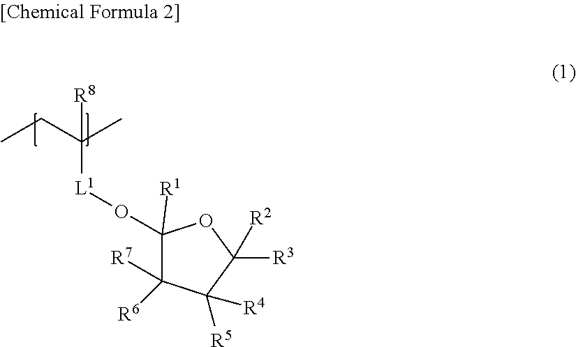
CCC(C)([R8])[L1]OC1([R1])C([R7])([R6])C([R4])([R5])C([R3])([R2])O1
